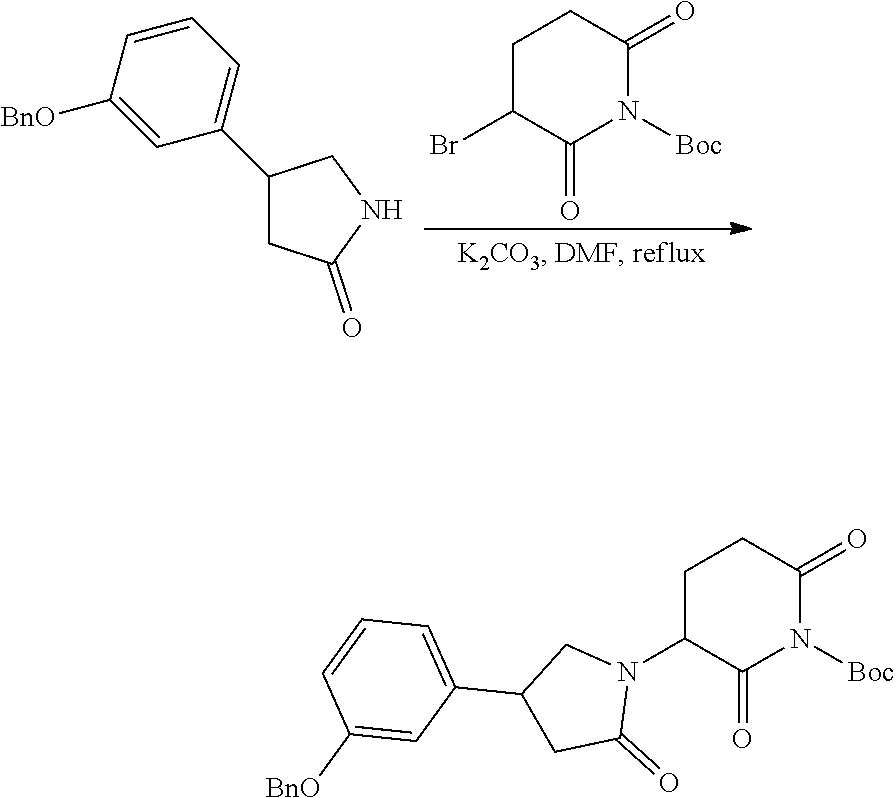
C1C(Br)C(=O)N([Boc])C(=O)C1.C1=CC=C(C2CC(=O)NC2)C=C1[BnO].C1C(N2CC(C3=CC=CC([BnO])=C3)CC2=O)C(=O)N([Boc])C(=O)C1
